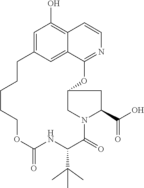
C1=C2C=C3C(=C1O)C=CN=C3OC1CN(C(=O)C(C(C)(C)C)NC(=O)OCCCCC2)C(C(O)=O)C1
